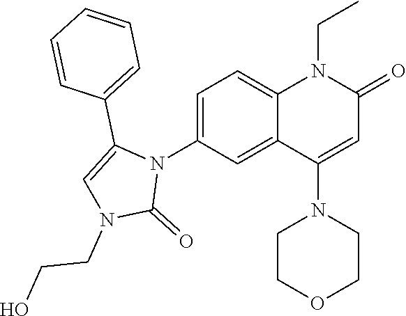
N1(C2=CC=C3C(=C2)C(N2CCOCC2)=CC(=O)N3CC)C(C2=CC=CC=C2)=CN(CCO)C1=O
